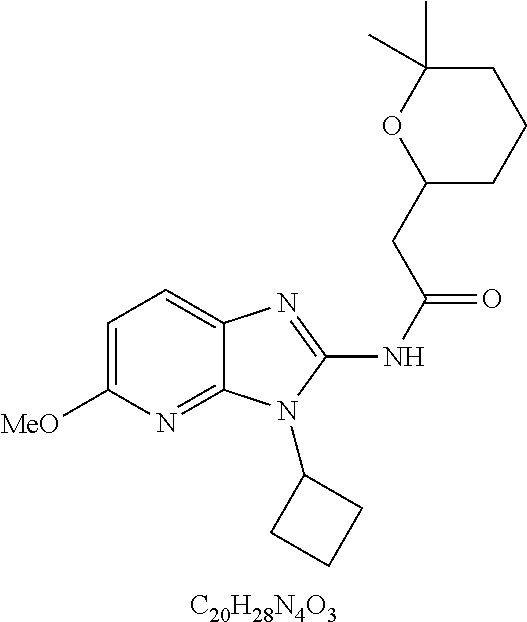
C1=C([MeO])N=C2C(=C1)N=C(NC(=O)CC1CCCC(C)(C)O1)N2C1CCC1.[C20H28N4O3]
